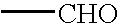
C[CHO]
